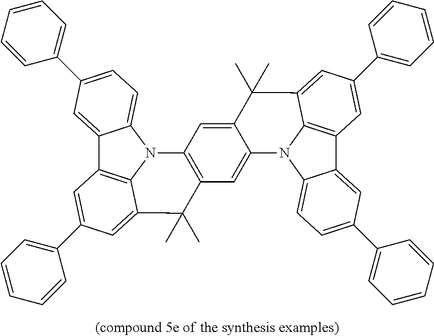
C1=C2C(=CC3=C1N1C4=CC=C(C5=CC=CC=C5)C=C4C4=C1C(=CC(C1=CC=CC=C1)=C4)C3(C)C)N1C3=CC=C(C4=CC=CC=C4)C=C3C3=C1C(=CC(C1=CC=CC=C1)=C3)C2(C)C
